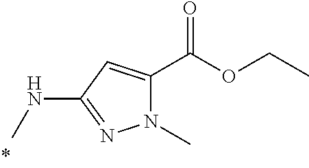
N1(C)C(C(OCC)=O)=CC(NC)=N1
